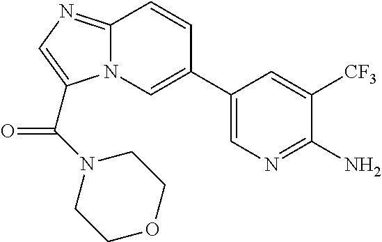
C1(C2=CN3C(=NC=C3C(N3CCOCC3)=O)C=C2)=CN=C(N)C([CF3])=C1
